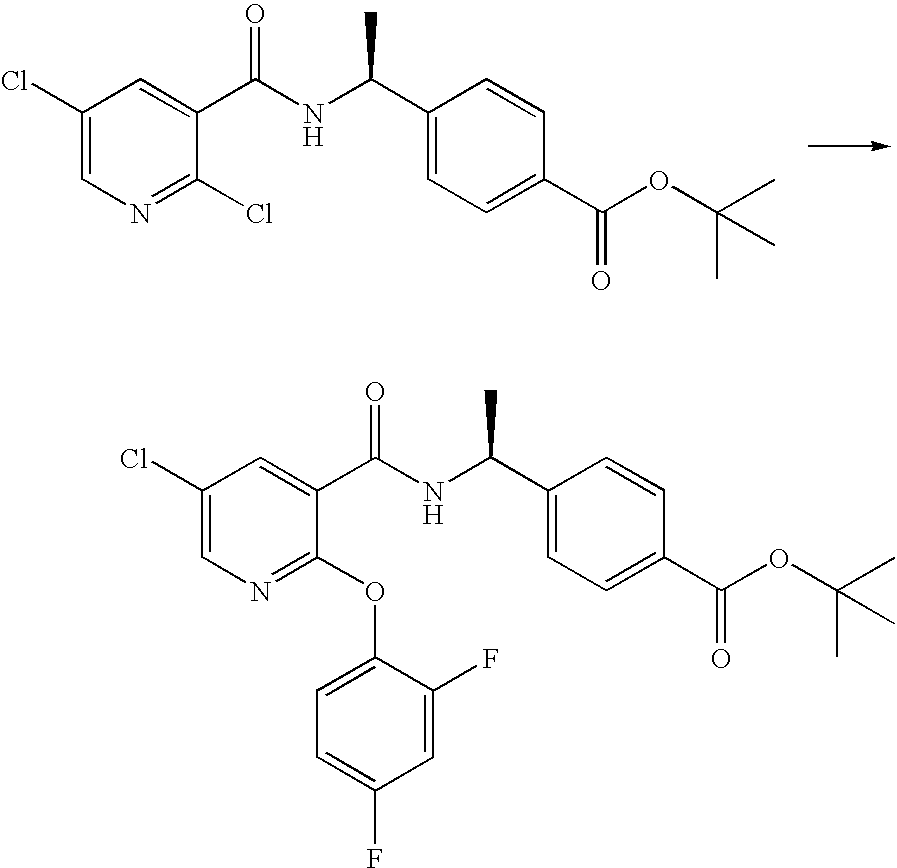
C1(Cl)=CN=C(Cl)C(C(NC(C2=CC=C(C(OC(C)(C)C)=O)C=C2)C)=O)=C1.C1(Cl)=CN=C(OC2=CC=C(F)C=C2F)C(C(NC(C2=CC=C(C(OC(C)(C)C)=O)C=C2)C)=O)=C1
